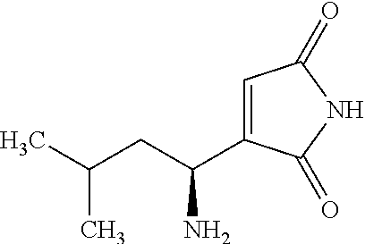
C1=C(C(CC(C)C)N)C(=O)NC1=O
